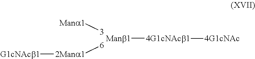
[Manb1][4G1cNAcb1][4G1cNAc].[3][Mana1].[6][2Mana1][G1cNAcb1]
